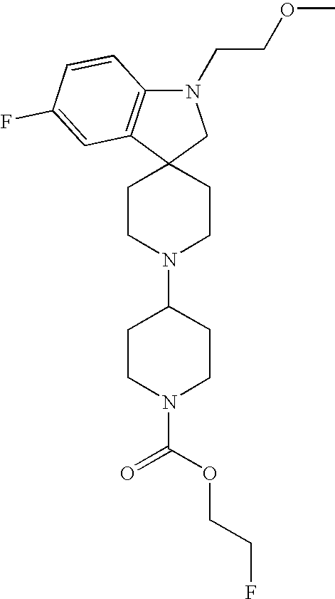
C1CN(C2CCN(C(OCCF)=O)CC2)CCC12CN(CCOC)C1=C2C=C(F)C=C1
